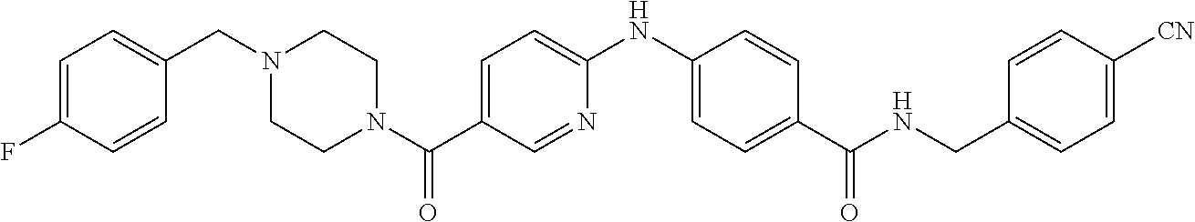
N1(C(C2=CC=C(NC3=CC=C(C(NCC4=CC=C([CN])C=C4)=O)C=C3)N=C2)=O)CCN(CC2=CC=C(F)C=C2)CC1
